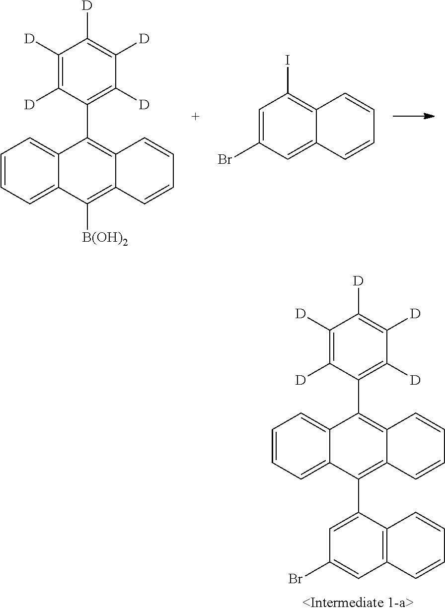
C1([D])=C([D])C(C2=C3C(=C([B(OH)2])C4=CC=CC=C24)C=CC=C3)=C([D])C([D])=C1[D].C1=C(Br)C=C2C(=C1I)C=CC=C2.C1([D])=C([D])C(C2=C3C(=C(C4=CC(Br)=CC5=C4C=CC=C5)C4=CC=CC=C24)C=CC=C3)=C([D])C([D])=C1[D]
